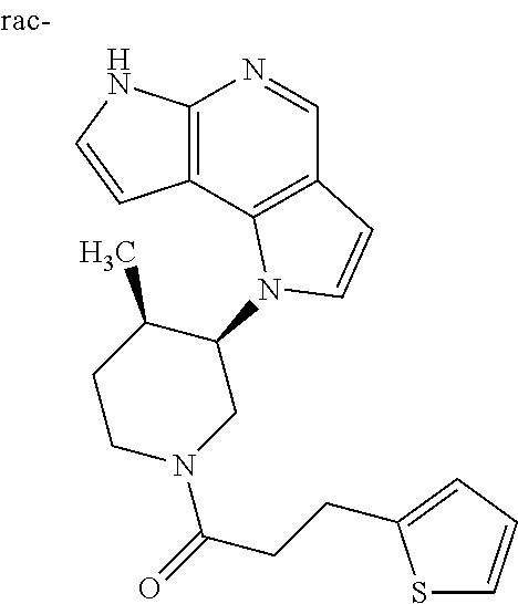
C12=C(C3=C(C=N1)C=CN3C1C(C)CCN(C(=O)CCC3=CC=CS3)C1)C=CN2
